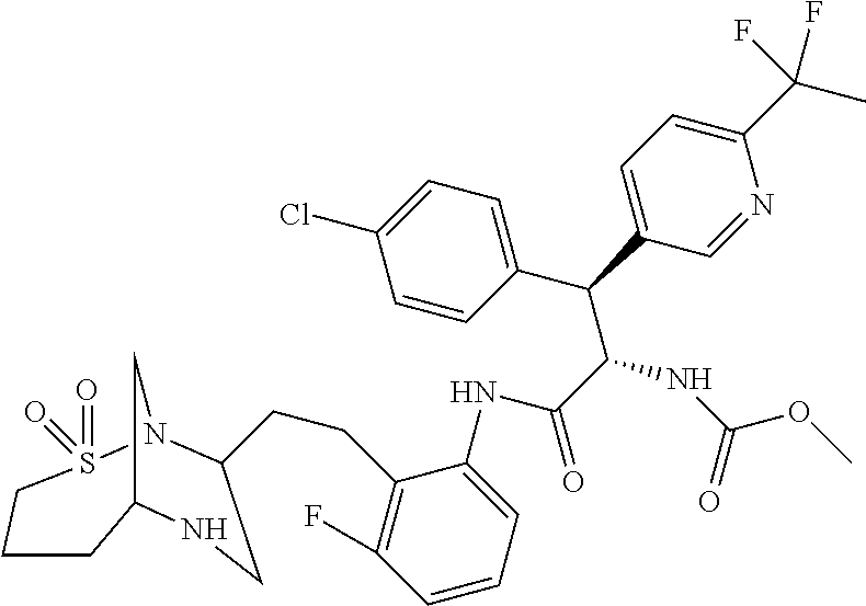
C(C(NC(OC)=O)C(C1=CC=C(Cl)C=C1)C1=CC=C(C(C)(F)F)N=C1)(=O)NC1=CC=CC(F)=C1CCC1N2S(=O)(=O)CCCC(C2)NC1
